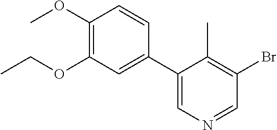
C1(OC)=C(OCC)C=C(C2=CN=CC(Br)=C2C)C=C1
